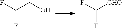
FC(CO)F.FC([CHO])F
